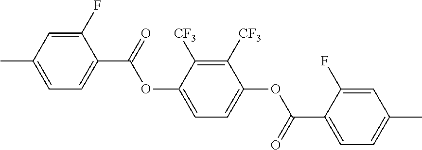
C1(F)=CC(C)=CC=C1C(=O)OC1=CC=C(OC(C2=CC=C(C)C=C2F)=O)C([CF3])=C1[CF3]
